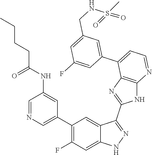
C1=NC=C(C2=C(F)C=C3C(=C2)C(C2=NC4=C(N2)N=CC=C4C2=CC(CNS(=O)(C)=O)=CC(F)=C2)=NN3)C=C1NC(CCCC)=O
